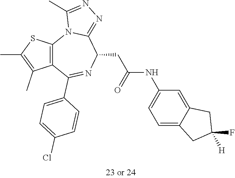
C12=C(SC(C)=C1C)N1C(=NN=C1C)C(CC(=O)NC1=CC=C3C(=C1)CC(F)([H])C3)N=C2C1=CC=C(Cl)C=C1
